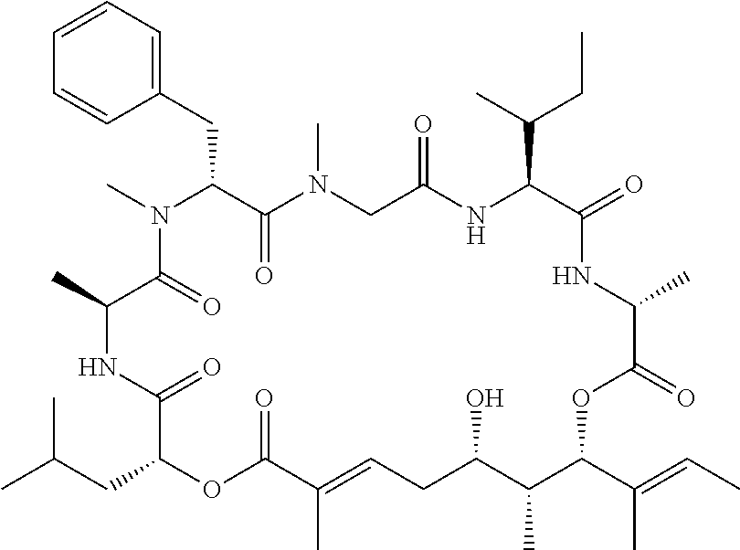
C1=CC=C(CC2C(=O)N(C)CC(=O)NC(C(C)CC)C(=O)NC(C)C(=O)OC(C(C)=CC)C(C)C(O)CC=C(C)C(=O)OC(CC(C)C)C(=O)NC(C)C(=O)N2C)C=C1
